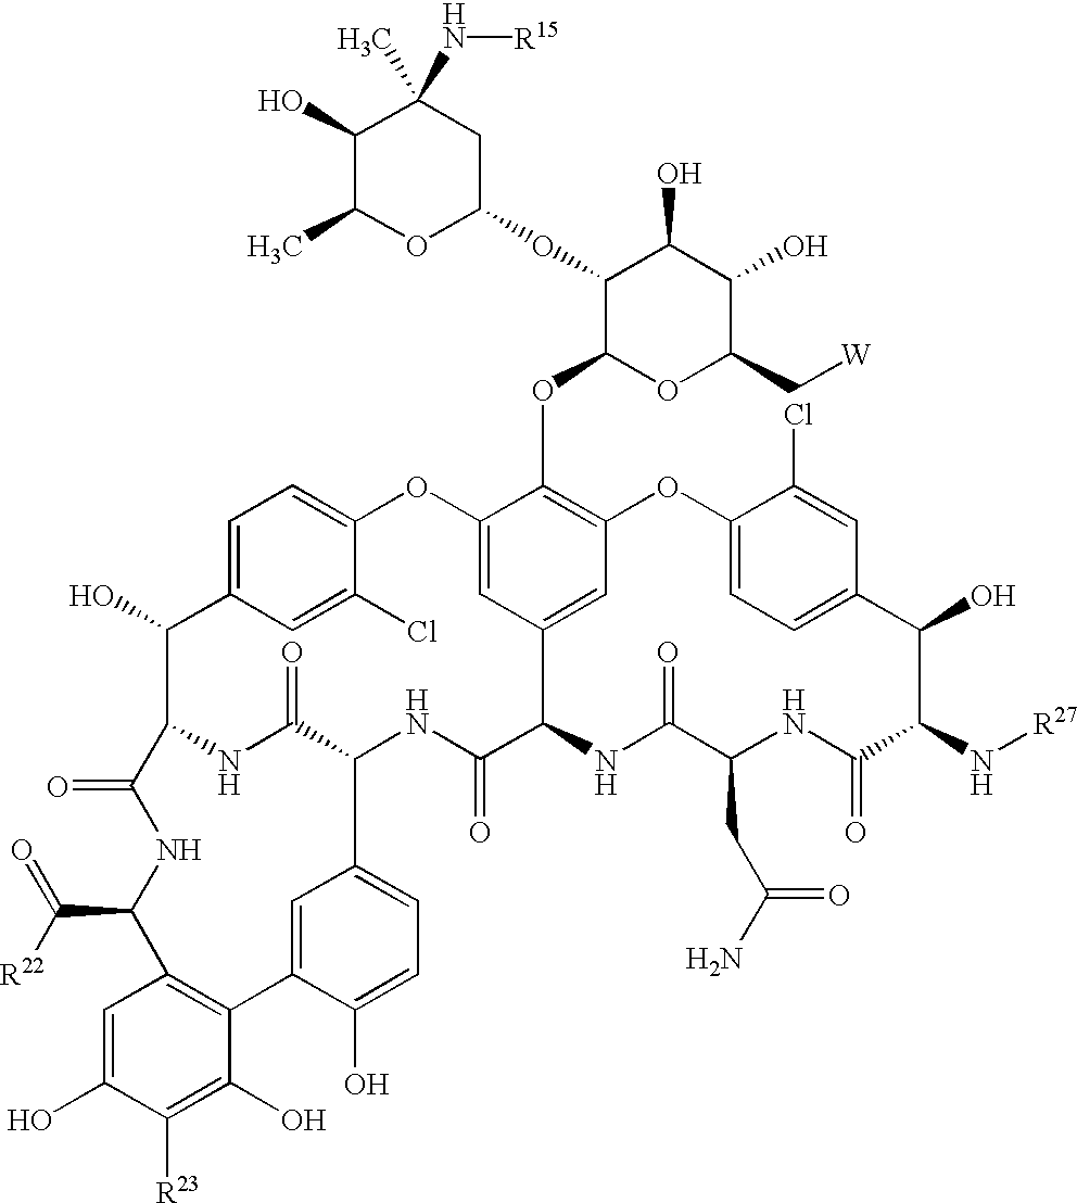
C1=C2C=C(Cl)C(=C1)OC1=CC3=CC(=C1OC1OC(C[W])C(O)C(O)C1OC1CC(C)(N[R15])C(O)C(C)O1)OC1=CC=C(C=C1Cl)C(O)C(N[R27])C(=O)NC(CC(N)=O)C(=O)NC3C(=O)NC1C(=O)NC(C2O)C(=O)NC(C(=O)[R22])C2=C(C3=CC1=CC=C3O)C(O)=C([R23])C(O)=C2
